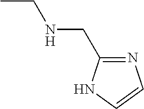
CCNCC1=NC=CN1
